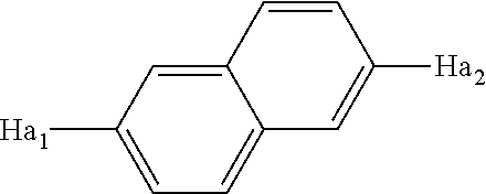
C1=C([Ha1])C=C2C(=C1)C=C([Ha2])C=C2
